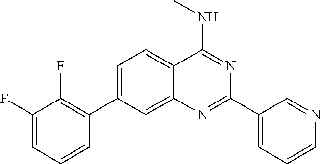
C1=C(C2=C(F)C(F)=CC=C2)C=C2C(=C1)C(NC)=NC(C1=CC=CN=C1)=N2
